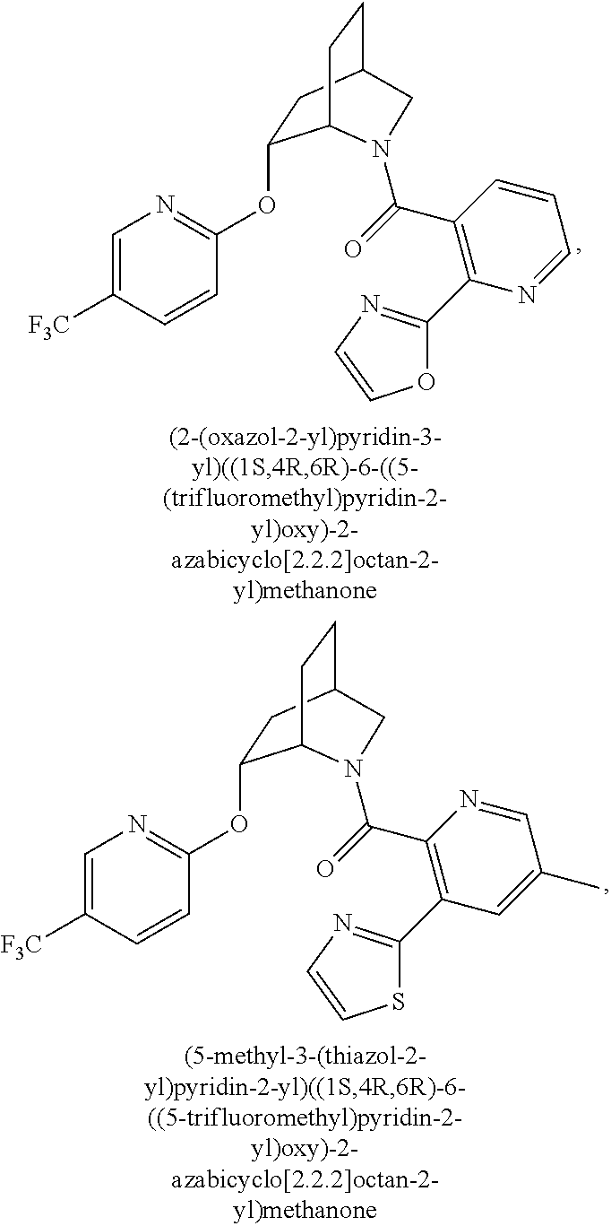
C1(OC2=NC=C([F3C])C=C2)CC2CCC1N(C(=O)C1=C(C3=NC=CO3)N=CC=C1)C2.C1(OC2=NC=C([F3C])C=C2)CC2CCC1N(C(=O)C1=C(C3=NC=CS3)C=C(C)C=N1)C2
